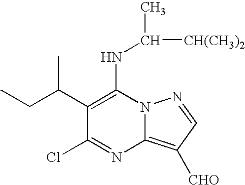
C1(C(CC)C)=C(NC(C)[CH(CH3)2])N2C(=C([CHO])C=N2)N=C1Cl
